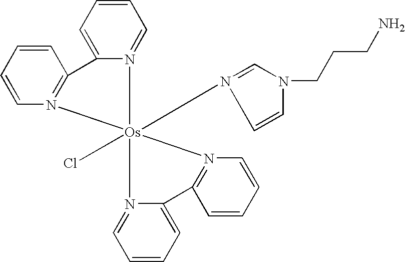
C1=CC=CN2=C1C1=CC=CC=N1[Os]21(Cl)(N2=CN(CCCN)C=C2)N2=CC=CC=C2C2=N1C=CC=C2
